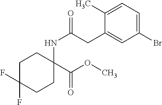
C1C(F)(F)CCC(NC(=O)CC2=CC(Br)=CC=C2C)(C(OC)=O)C1
